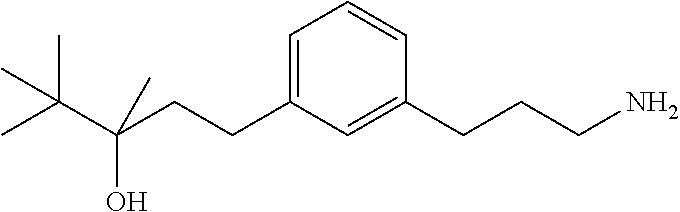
C(CCC1=CC=CC(CCCN)=C1)(C(C)(C)C)(O)C
